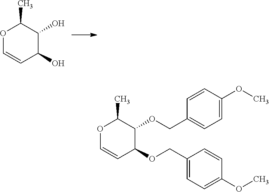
O1C=CC(O)C(O)C1C.O1C=CC(OCC2=CC=C(OC)C=C2)C(OCC2=CC=C(OC)C=C2)C1C
